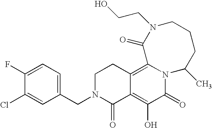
C1(CN2C(=O)C3=C(O)C(=O)N4C(=C3CC2)C(=O)N(CCO)CCCC4C)=CC=C(F)C(Cl)=C1
